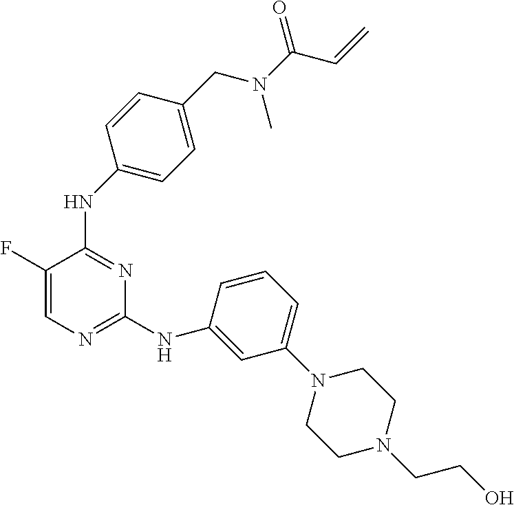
N(C1=NC=C(F)C(NC2=CC=C(CN(C(C=C)=O)C)C=C2)=N1)C1=CC(N2CCN(CCO)CC2)=CC=C1
